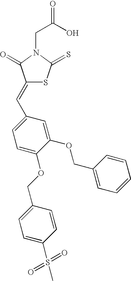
C(C(O)=O)N1C(=S)SC(=CC2=CC=C(OCC3=CC=C(S(C)(=O)=O)C=C3)C(OCC3=CC=CC=C3)=C2)C1=O
